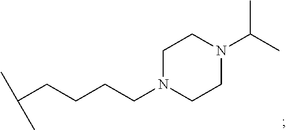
CC(CCCCN1CCN(C(C)C)CC1)C
